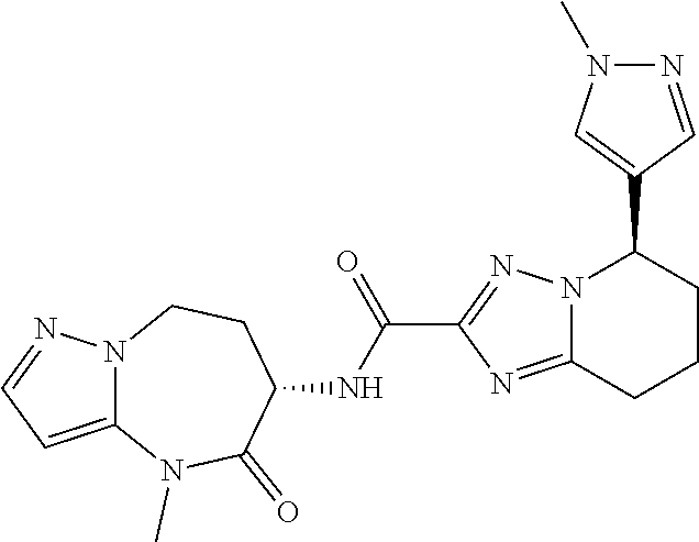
C12=CC=NN1CCC(NC(C1=NN3C(=N1)CCCC3C1=CN(C)N=C1)=O)C(=O)N2C
